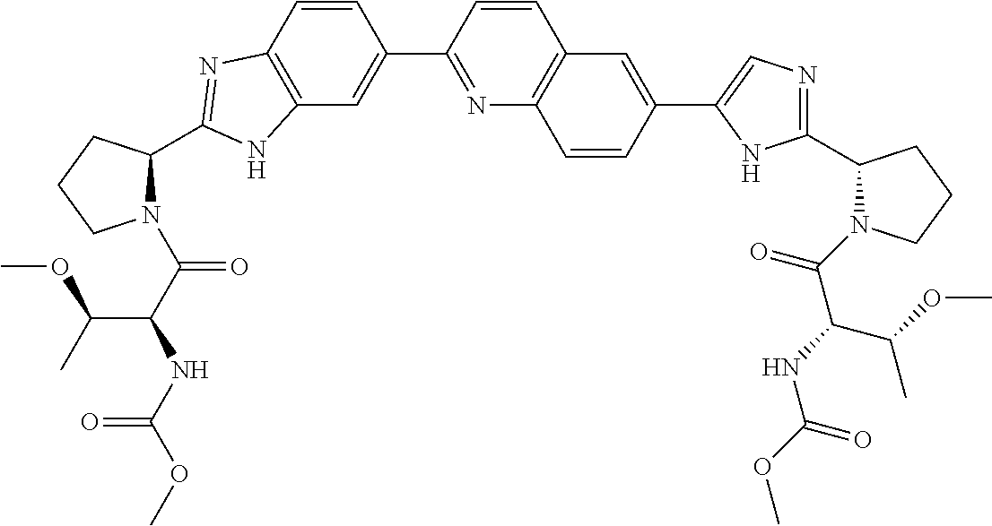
C12=C(C=CC(C3=NC4=C(C=C3)C=C(C3=CN=C(C5N(C(C(NC(=O)OC)C(OC)C)=O)CCC5)N3)C=C4)=C1)N=C(C1N(C(C(NC(OC)=O)C(C)OC)=O)CCC1)N2
